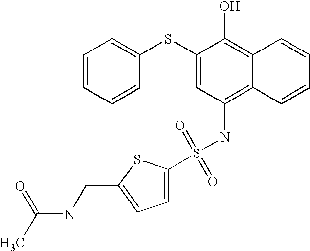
C1=CC=CC(SC2=CC(NS(=O)(=O)C3=CC=C(CNC(=O)C)S3)=C3C(=C2O)C=CC=C3)=C1
